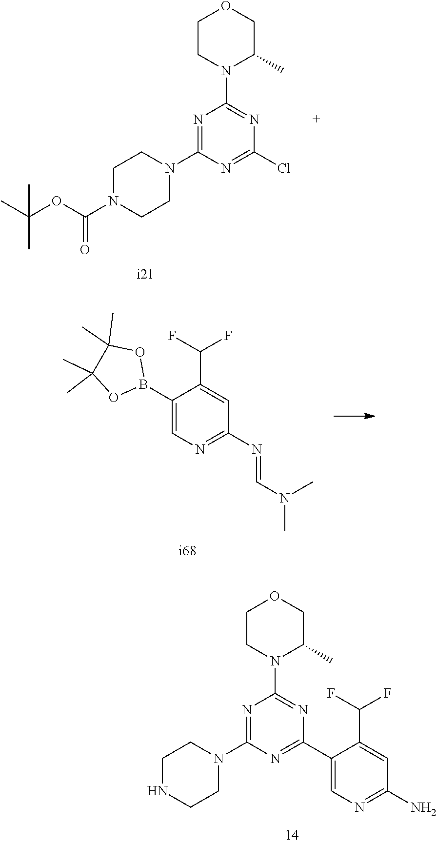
N1=C(N2CCN(C(OC(C)(C)C)=O)CC2)N=C(Cl)N=C1N1C(C)COCC1.C1(B2OC(C)(C)C(C)(C)O2)=CN=C(N=CN(C)C)C=C1C(F)F.N1=C(N2CCNCC2)N=C(C2=CN=C(N)C=C2C(F)F)N=C1N1C(C)COCC1
